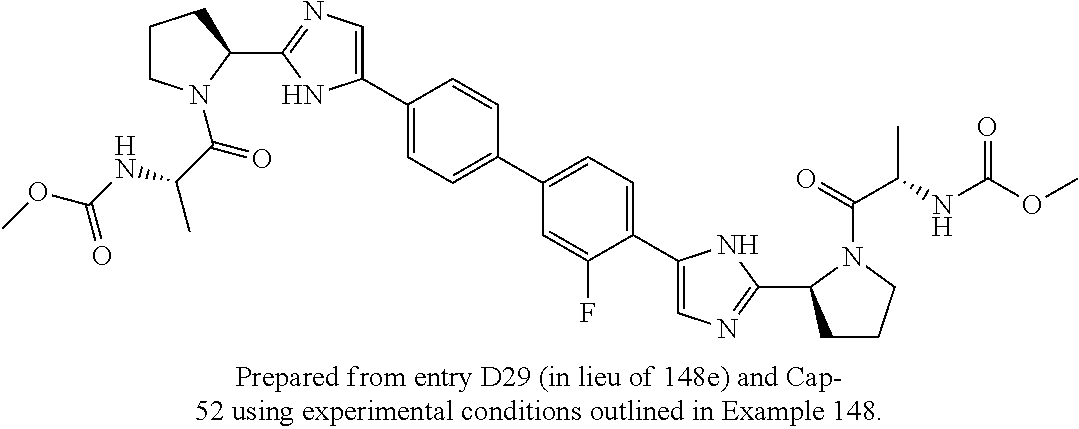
C1CN(C(C(NC(OC)=O)C)=O)C(C2=NC=C(C3=CC=C(C4=CC=C(C5=CN=C(C6CCCN6C(=O)C(NC(OC)=O)C)N5)C(F)=C4)C=C3)N2)C1
